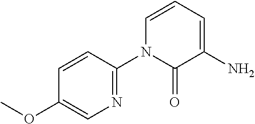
C1=CC(N2C(=O)C(N)=CC=C2)=NC=C1OC
